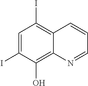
C1=C(I)C(O)=C2C(=C1I)C=CC=N2
